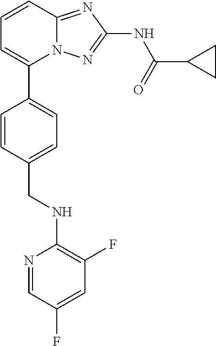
C1=CC2=NC(NC(=O)C3CC3)=NN2C(C2=CC=C(CNC3=C(F)C=C(F)C=N3)C=C2)=C1
